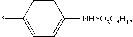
C1=CC(*)=CC=C1[NHSO2C8H17]
